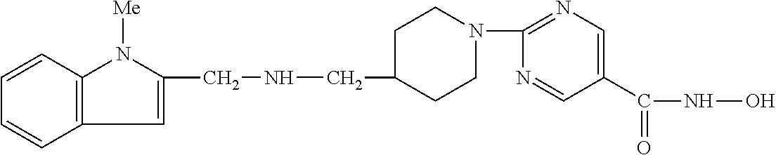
C1(CNCC2CCN(C3=NC=C(C(NO)=O)C=N3)CC2)=CC2=C(N1[Me])C=CC=C2
